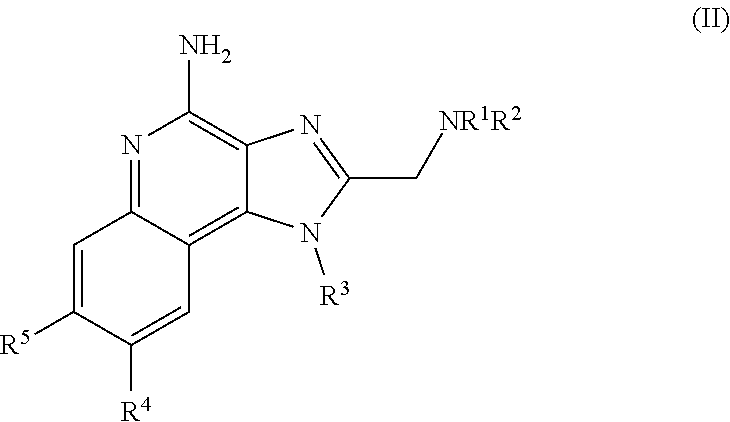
N1=C2C(=C3C(=C1N)N=C(C[NR1R2])N3[R3])C=C([R4])C([R5])=C2
